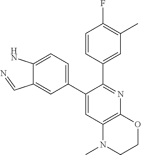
C1(N)=CC=C(C2=CC3=C(N=C2C2=CC(C)=C(F)C=C2)OCCN3C)C=C1C=N
